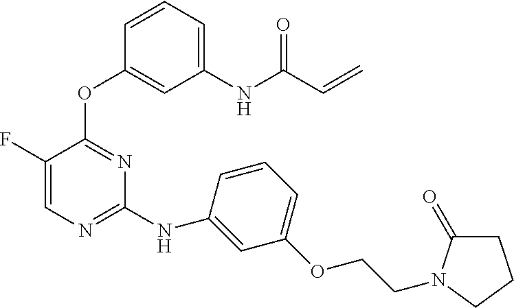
C1=C(F)C(OC2=CC(NC(C=C)=O)=CC=C2)=NC(NC2=CC(OCCN3C(=O)CCC3)=CC=C2)=N1
